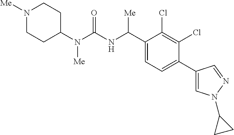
C1(N(C(NC(C2=CC=C(C3=CN(C4CC4)N=C3)C(Cl)=C2Cl)[Me])=O)[Me])CCN([Me])CC1
